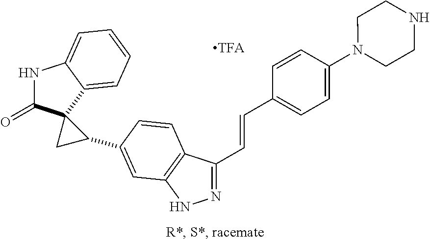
N1=C(C=CC2=CC=C(N3CCNCC3)C=C2)C2=C(N1)C=C(C1C3(C(=O)NC4=CC=CC=C34)C1)C=C2
